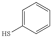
C1=C(S)C=CC=C1
